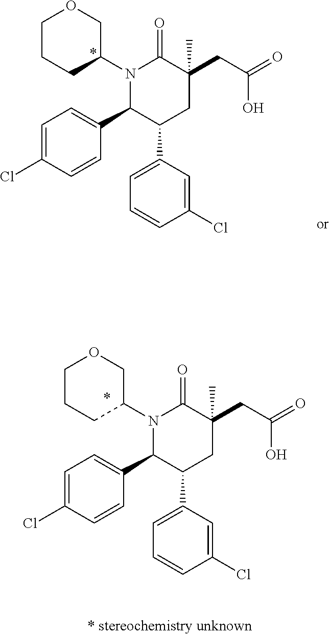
N1(C2COCCC2)C(C2=CC=C(Cl)C=C2)C(C2=CC=CC(Cl)=C2)CC(CC(=O)O)(C)C1=O.N1(C2COCCC2)C(C2=CC=C(Cl)C=C2)C(C2=CC=CC(Cl)=C2)CC(CC(=O)O)(C)C1=O
